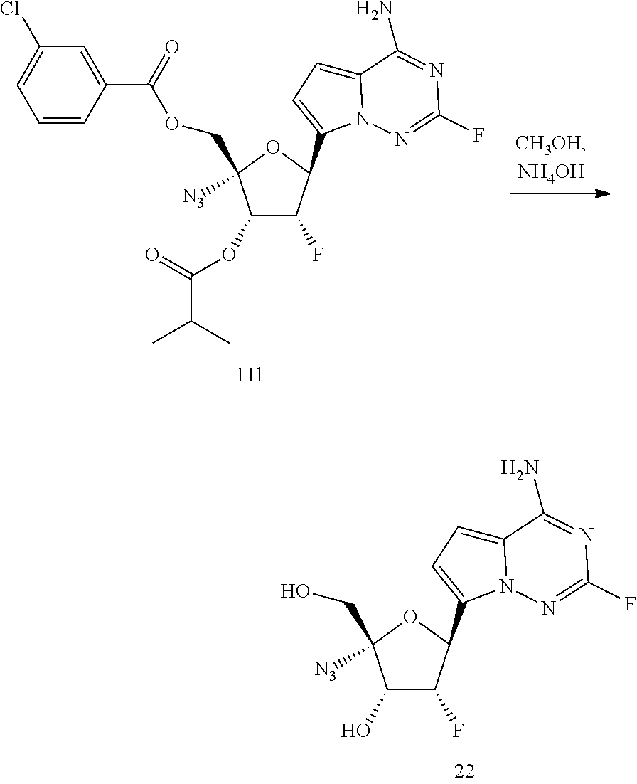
C1(OC(C(C)C)=O)C(F)C(C2=CC=C3N2N=C(F)N=C3N)OC1(COC(C1=CC(Cl)=CC=C1)=O)[N3].C1(O)C(F)C(C2=CC=C3N2N=C(F)N=C3N)OC1(CO)[N3]
